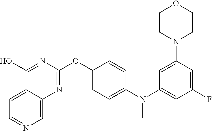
C12=CC=NC=C1N=C(OC1=CC=C(N(C3=CC(F)=CC(N4CCOCC4)=C3)C)C=C1)N=C2O
